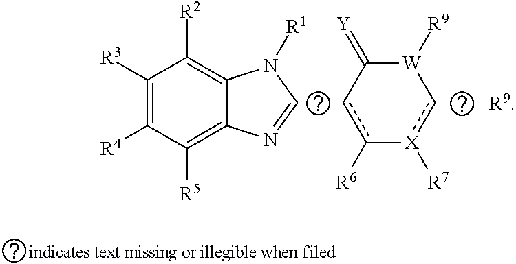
C1([R3])=C([R4])C([R5])=C2C(=C1[R2])N([R1])C=N2.c1c([R6])-[X]([R7])c[W]([R9])C1=[Y]
